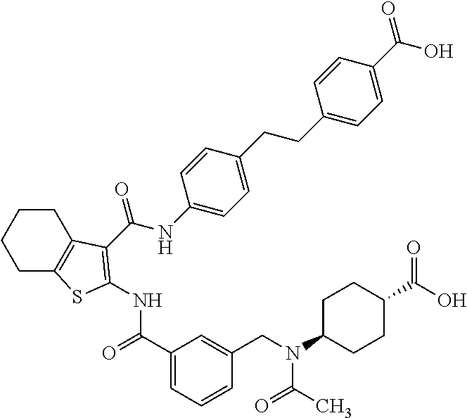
C1CC2=C(CC1)SC(NC(=O)C1=CC=CC(CN(C(=O)C)C3CCC(C(O)=O)CC3)=C1)=C2C(NC1=CC=C(CCC2=CC=C(C(O)=O)C=C2)C=C1)=O
